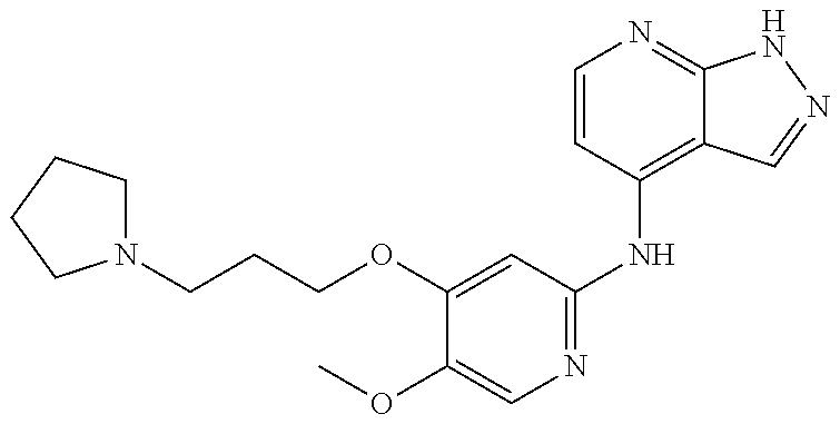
N1(CCCOC2=CC(NC3=C4C(=NC=C3)NN=C4)=NC=C2OC)CCCC1
